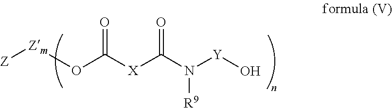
O=C(OC[Zm][Z])[X]C(N([Y]O)[R9])=O
